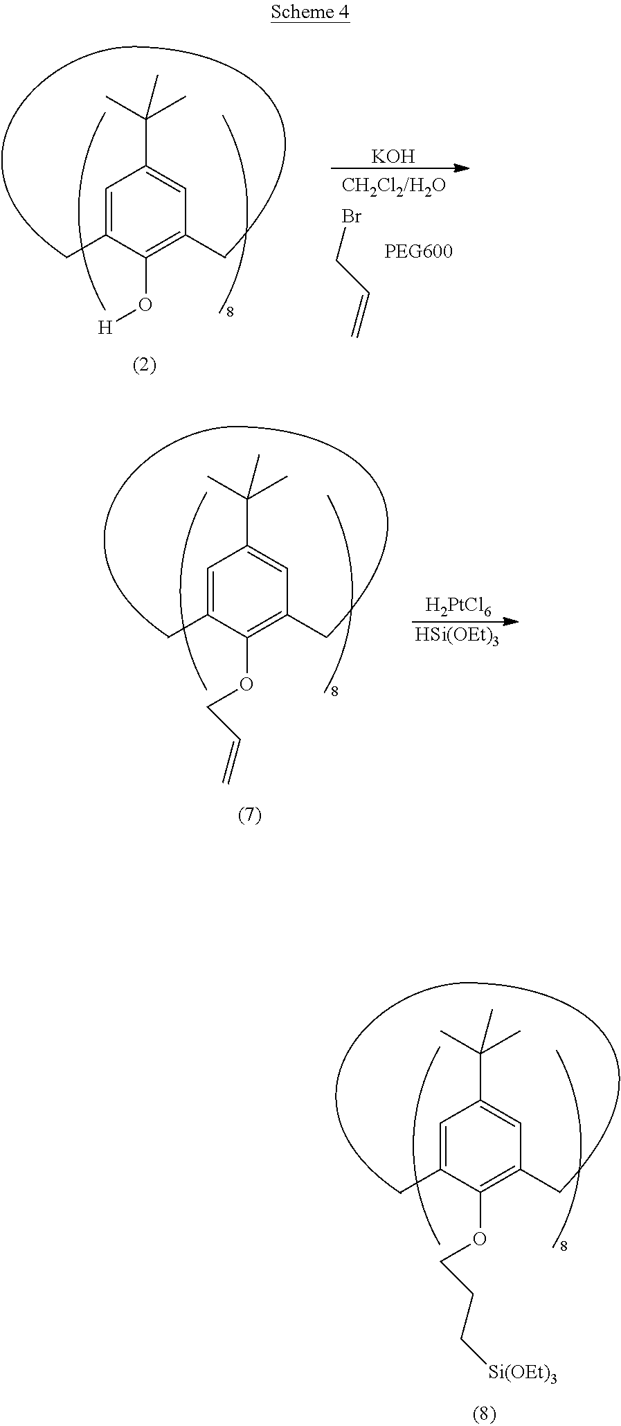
C1=C(C)C(O[H])=C(C)C=C1C(C)(C)C.BrCC=C.[KOH].C1=C(C)C(OCC=C)=C(C)C=C1C(C)(C)C.[H2PtCl6].[HSi(OEt)3].C1=C(C)C(OCCC[Si(OEt)3])=C(C)C=C1C(C)(C)C
